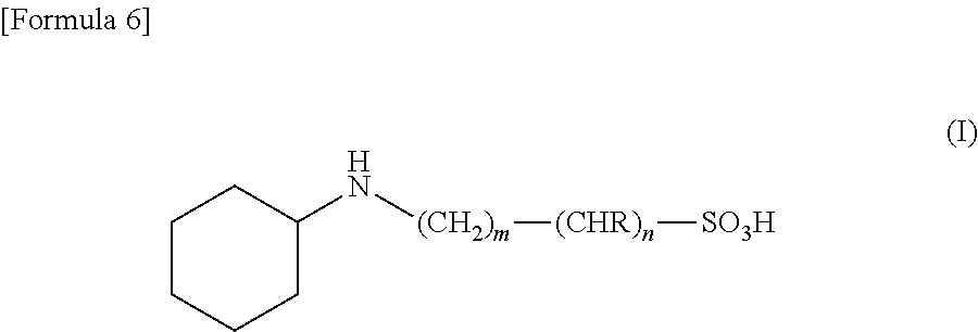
C1CCCC(N[(CH2)m][(CHR)n][SO3H])C1
